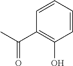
C1=CC=CC(O)=C1C(C)=O
